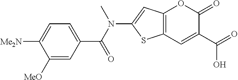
C12=C(C=C(C(=O)O)C(=O)O1)SC(N(C(C1=CC=C([Me2N])C([MeO])=C1)=O)C)=C2
